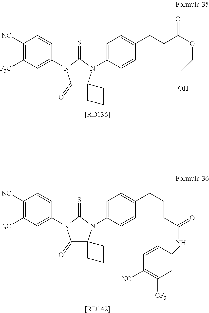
C1([NC])=C([F3C])C=C(N2C(=O)C3(N(C4=CC=C(CCC(=O)OCCO)C=C4)C2=S)CCC3)C=C1.[[RD136]].C1([NC])=C([F3C])C=C(N2C(=O)C3(N(C4=CC=C(CCCC(=O)NC5=CC([CF3])=C([NC])C=C5)C=C4)C2=S)CCC3)C=C1.[[RD142]]
